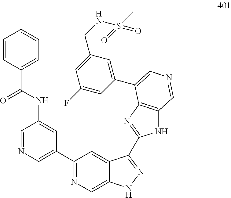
C1(C2=CN=CC(NC(C3=CC=CC=C3)=O)=C2)=NC=C2C(=C1)C(C1=NC3=C(N1)C=NC=C3C1=CC(CNS(=O)(C)=O)=CC(F)=C1)=NN2
